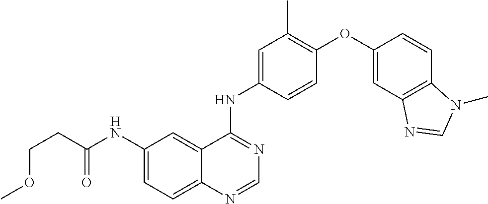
C12=CC=C(NC(CCOC)=O)C=C1C(NC1=CC(C)=C(OC3=CC4=C(C=C3)N(C)C=N4)C=C1)=NC=N2
